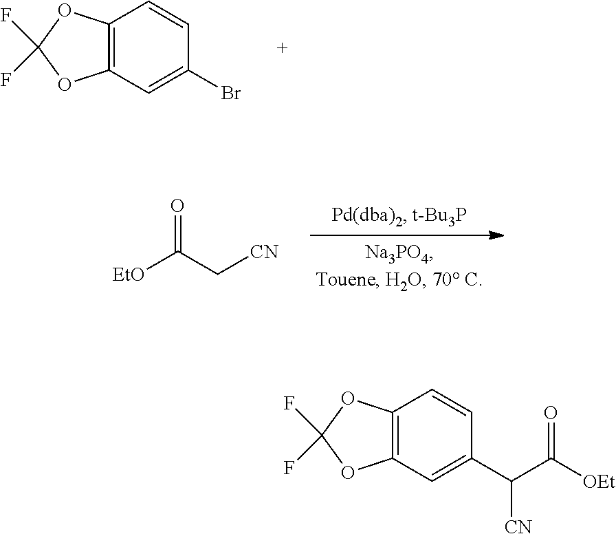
C12=C(C=C(Br)C=C1)OC(F)(F)O2.[EtO]C(C[CN])=O.C12=C(C=C(C([CN])C(=O)[OEt])C=C1)OC(F)(F)O2
